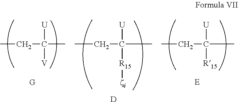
CCC(C)([U])[R15][zi].CCC(C)([U])[V].CCC(C)([U])[R15].[D].[E].[G]
